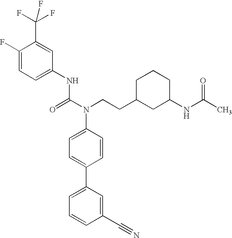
C1=C(C2=CC=C(N(CCC3CC(NC(C)=O)CCC3)C(NC3=CC=C(F)C(C(F)(F)F)=C3)=O)C=C2)C=C(C#N)C=C1
